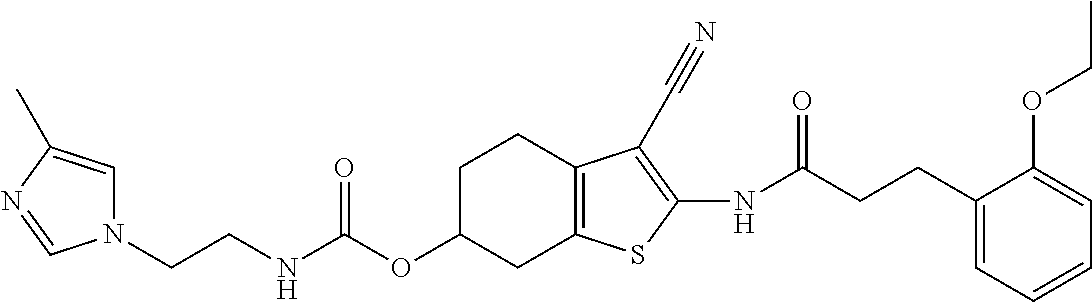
C(NC(OC1CC2=C(CC1)C(C#N)=C(NC(CCC1=CC=CC=C1OCC)=O)S2)=O)CN1C=C(C)N=C1
